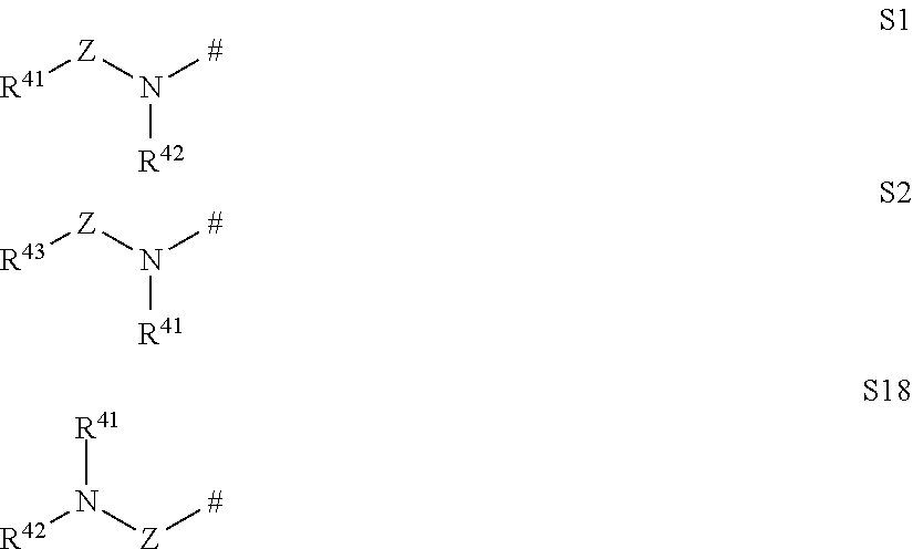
[R41][Z]N([#])[R42].[R43][Z]N([#])[R41].[R42]N([Z][#])[R41]
